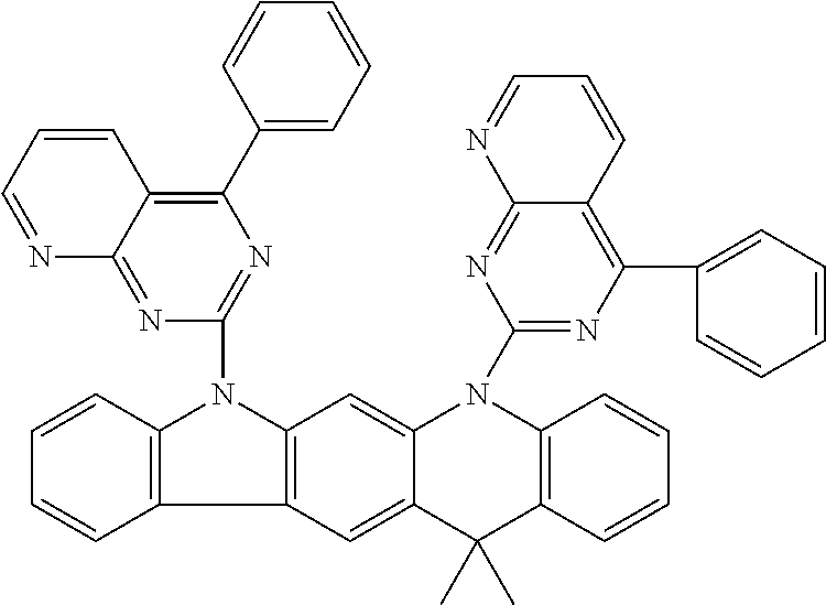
C12=C(C3=C(N1C1=NC(C4=CC=CC=C4)=C4C(=N1)N=CC=C4)C=C1C(=C3)C(C)(C)C3=C(N1C1=NC(C4=CC=CC=C4)=C4C(=N1)N=CC=C4)C=CC=C3)C=CC=C2
